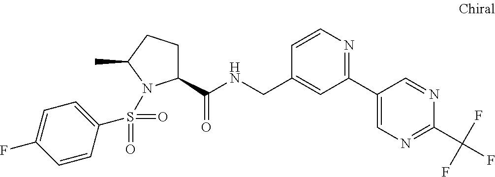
C1(C(NCC2=CC(C3=CN=C(C(F)(F)F)N=C3)=NC=C2)=O)CCC(C)N1S(C1=CC=C(F)C=C1)(=O)=O
